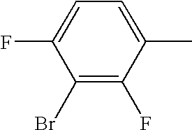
C1(Br)=C(F)C(C)=CC=C1F
